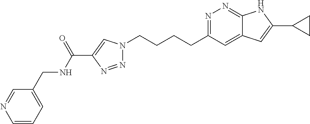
N1=C(CCCCN2N=NC(C(NCC3=CC=CN=C3)=O)=C2)C=C2C(=N1)NC(C1CC1)=C2
